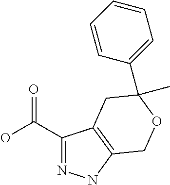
C1(C(=O)O)=NNC2=C1CC(C1=CC=CC=C1)(C)OC2
